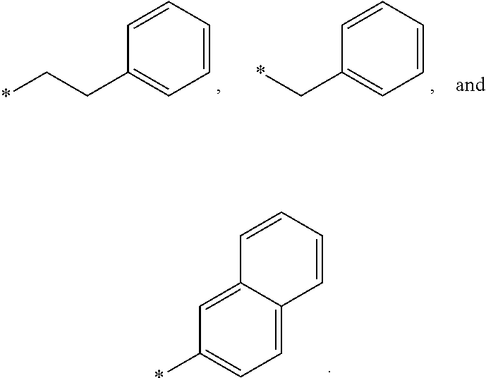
C1=CC=CC=C1CC*.C1=CC=CC=C1C*.C1=C2C(=CC=C1*)C=CC=C2
